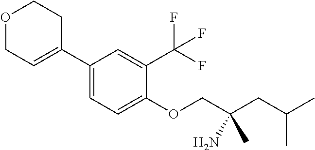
O1CC=C(C2=CC=C(OCC(CC(C)C)(N)C)C(C(F)(F)F)=C2)CC1
